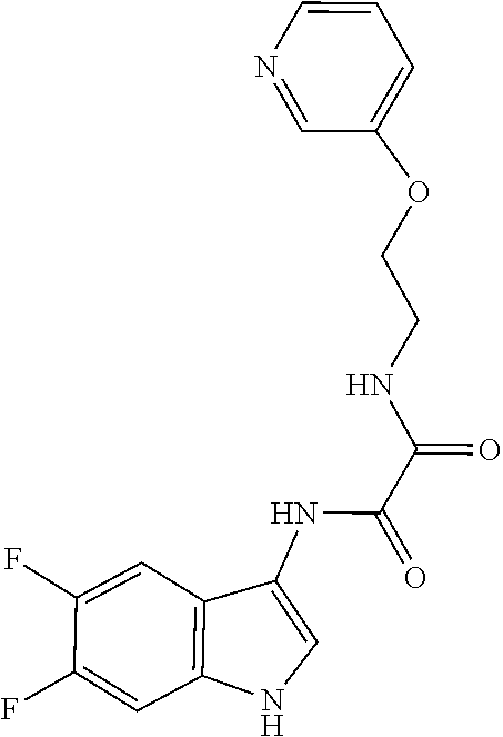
N1=CC(OCCNC(C(NC2=CNC3=C2C=C(F)C(F)=C3)=O)=O)=CC=C1
